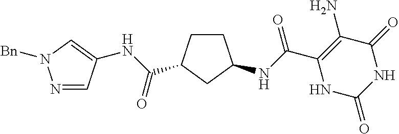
C(C1=C(N)C(=O)NC(=O)N1)(=O)NC1CCC(C(NC2=CN([Bn])N=C2)=O)C1
